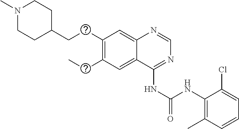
N1(C)CCC(CCC2=C(CC)C=C3C(=C2)N=CN=C3NC(=O)NC2=C(C)C=CC=C2Cl)CC1
